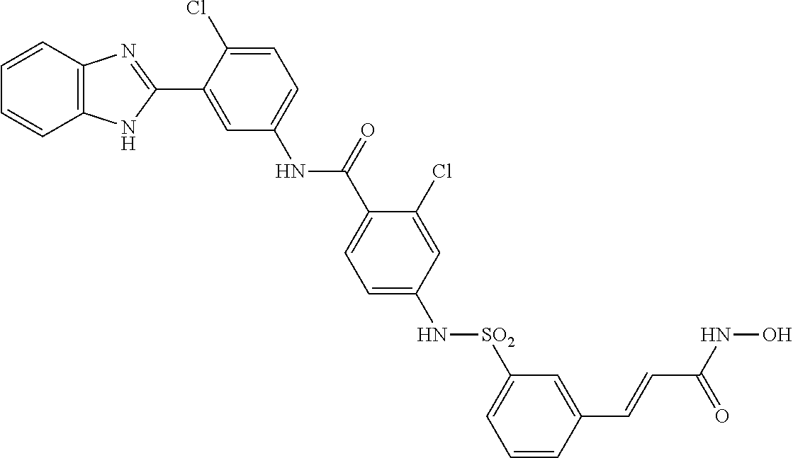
N(C1=CC=C(Cl)C(C2=NC3=C(N2)C=CC=C3)=C1)C(=O)C1=CC=C(N[SO2]C2=CC=CC(C=CC(NO)=O)=C2)C=C1Cl
